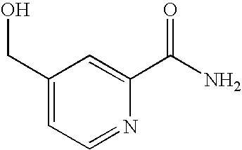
C1(CO)=CC=NC(C(N)=O)=C1
